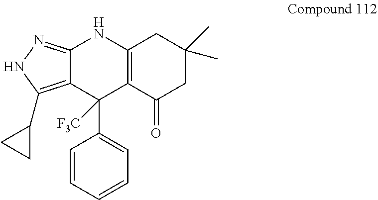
C12=NNC(C3CC3)=C1C(C1=CC=CC=C1)([F3C])C1=C(N2)CC(C)(C)CC1=O
